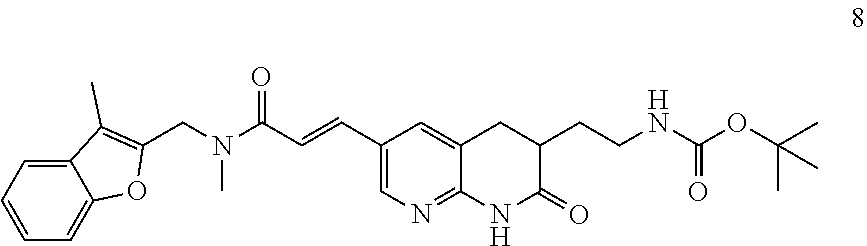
C1(C=CC(N(CC2=C(C)C3=CC=CC=C3O2)C)=O)=CN=C2C(=C1)CC(CCNC(OC(C)(C)C)=O)C(=O)N2
